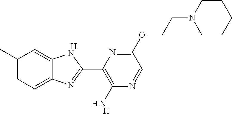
[H].[H].[H].C1(C)=CC=C2C(=C1)NC(C1=C(N)N=CC(OCCN3CCCCC3)=N1)=N2
